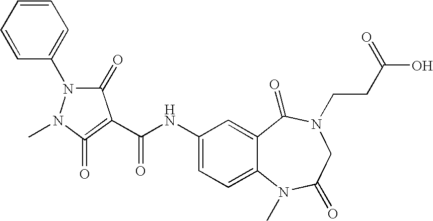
C(NC1=CC=C2C(=C1)C(=O)N(CCC(O)=O)CC(=O)N2C)(=O)C1=C(=O)N(C)N(C2=CC=CC=C2)C1=O
